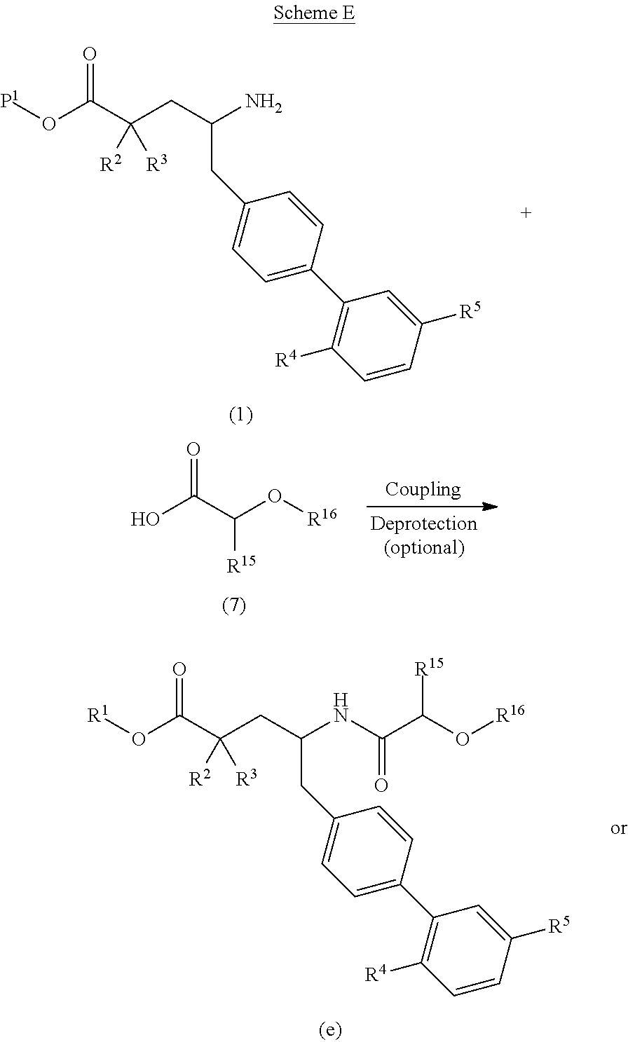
[P1]OC(C(CC(N)CC1=CC=C(C2=C([R4])C=CC([R5])=C2)C=C1)([R2])[R3])=O.OC(C(O[R16])[R15])=O.[R1]OC(C(CC(NC(C(O[R16])[R15])=O)CC1=CC=C(C2=C([R4])C=CC([R5])=C2)C=C1)([R2])[R3])=O
